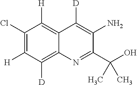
C12=C([H])C(Cl)=C([H])C([D])=C1N=C(C(O)(C)C)C(N)=C2[D]
